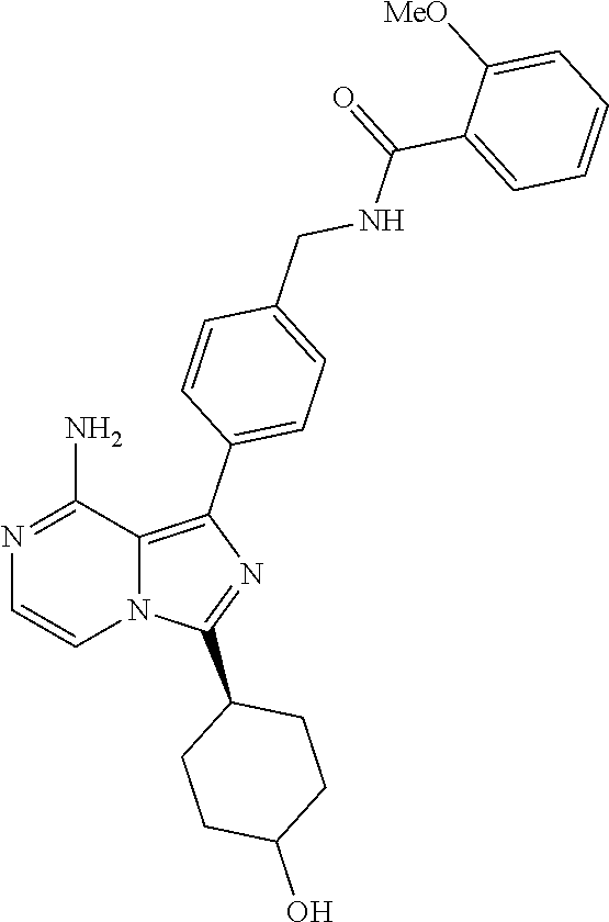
N12C(=C(C3=CC=C(CNC(C4=CC=CC=C4[MeO])=O)C=C3)N=C1C1CCC(O)CC1)C(N)=NC=C2
